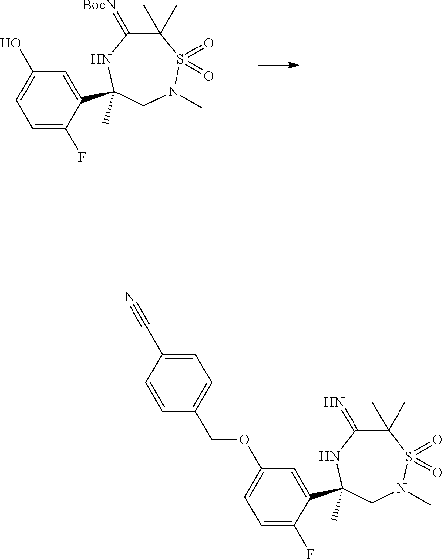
C1=C(F)C(C2(C)NC(=N)C(C)(C)S(=O)(=O)N(C)C2)=CC(OCC2=CC=C(C#N)C=C2)=C1.C1=C(F)C(C2(C)NC(=[BocN])C(C)(C)S(=O)(=O)N(C)C2)=CC(O)=C1
